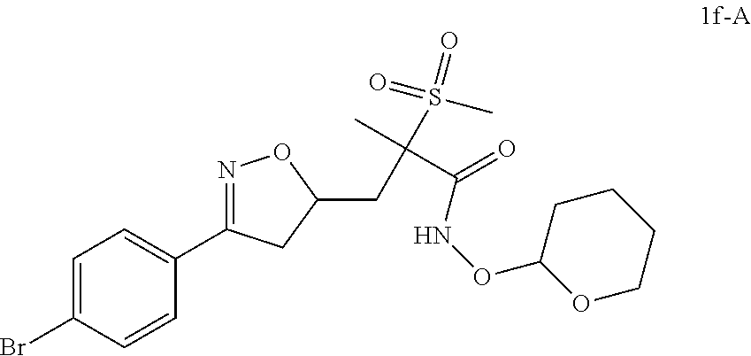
C1=C(Br)C=CC(C2=NOC(CC(S(=O)(=O)C)(C)C(=O)NOC3OCCCC3)C2)=C1
